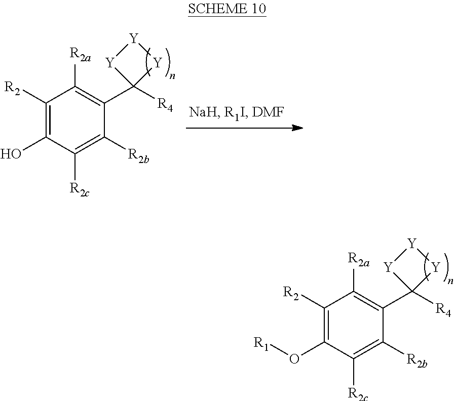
C1([R2])=C(O[R1])C([R2c])=C([R2b])C(C2([R4])[Y][Y][Y]2)=C1[R2a].C1([R2])=C(O)C([R2c])=C([R2b])C(C2([R4])[Y][Y][Y]2)=C1[R2a]
